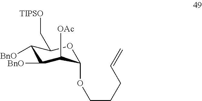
C1([BnO])C([BnO])C([OAc])C(OCCCC=C)OC1C[TIPSO]
